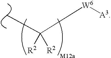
C([W6][A3])([R2])([R2])C
